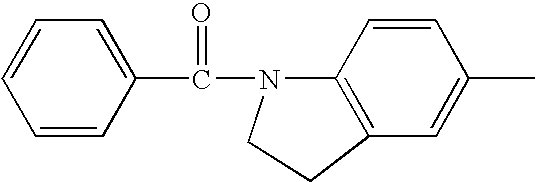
C1=CC(C(=O)N2C3=C(C=C(C)C=C3)CC2)=CC=C1
